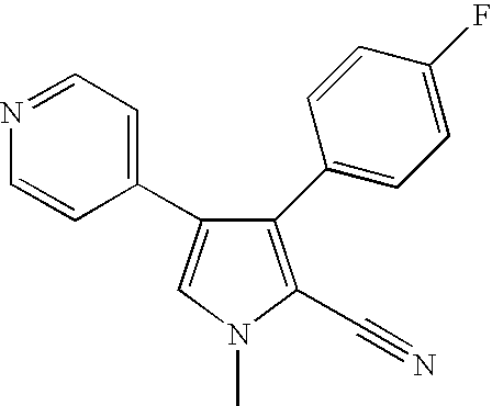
C1(C2=CC=C(F)C=C2)=C(C#N)N(C)C=C1C1=CC=NC=C1
